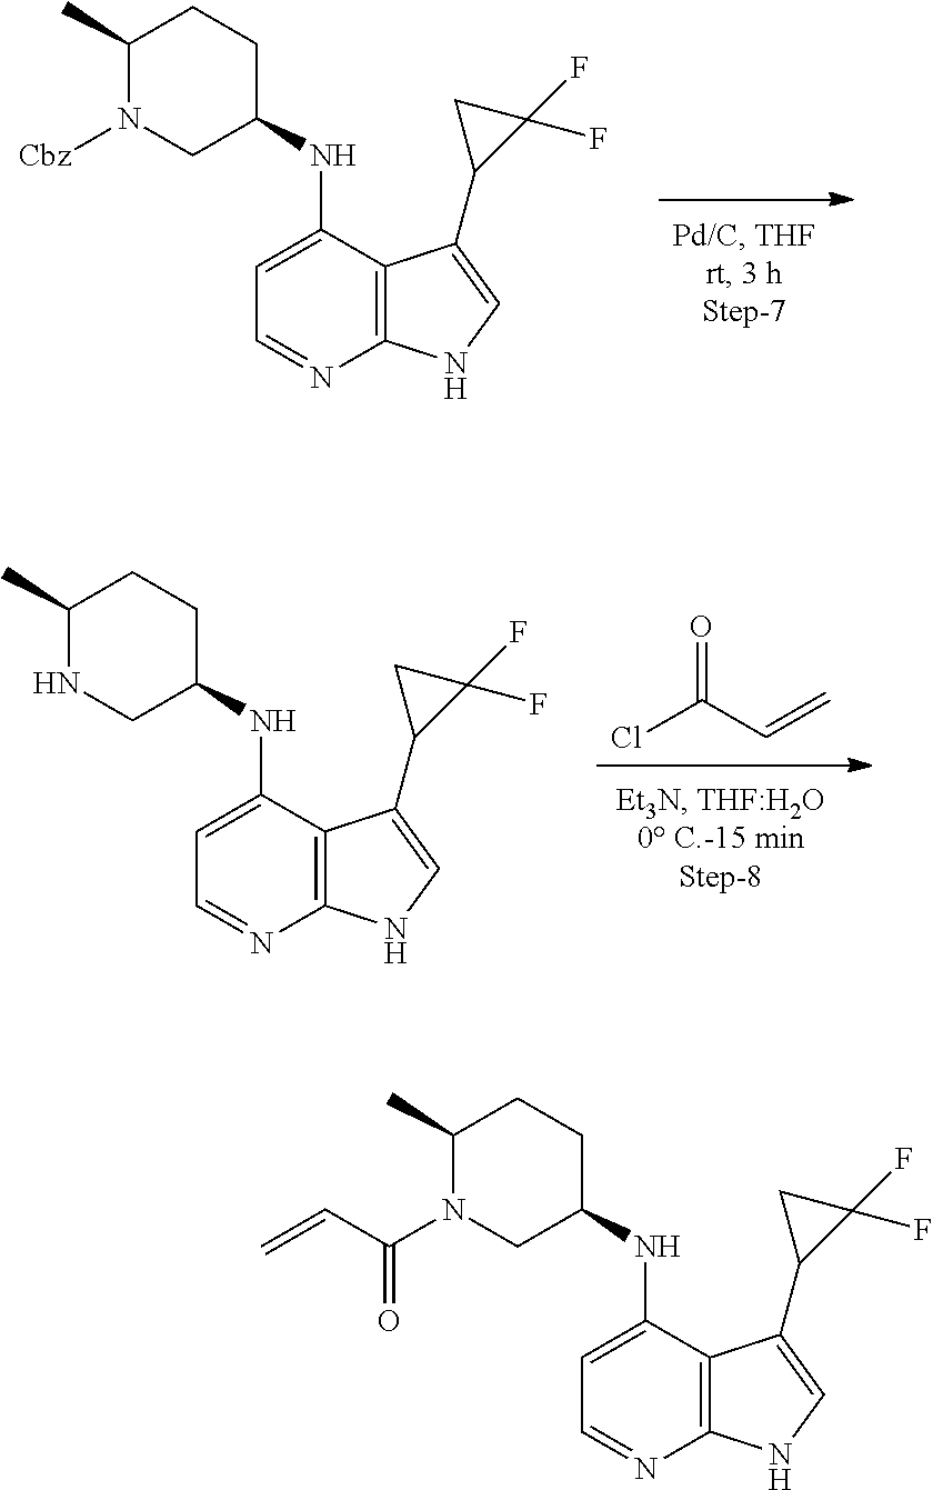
C1(C)N([Cbz])CC(NC2=CC=NC3=C2C(C2C(F)(F)C2)=CN3)CC1.C=CC(Cl)=O.C1(C)NCC(NC2=CC=NC3=C2C(C2C(F)(F)C2)=CN3)CC1.C1(C)CCC(NC2=CC=NC3=C2C(C2C(F)(F)C2)=CN3)CN1C(C=C)=O
